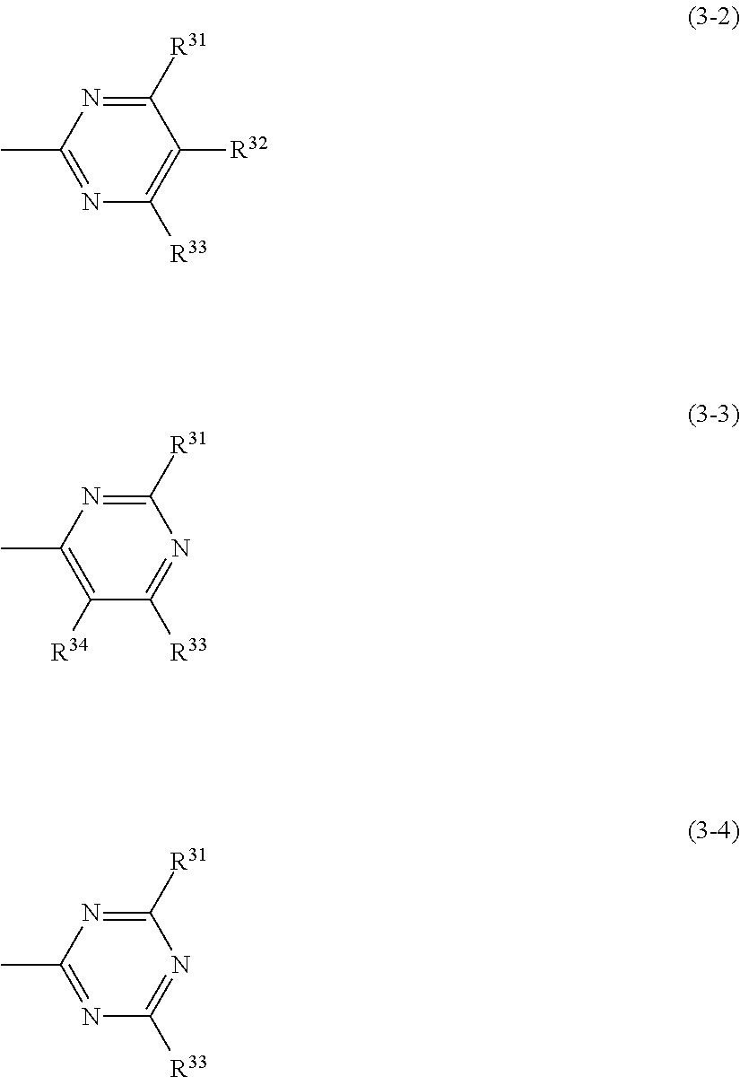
C1([R31])=NC(C)=NC([R33])=C1[R32].C1([R31])=NC(C)=C([R34])C([R33])=N1.C1([R31])=NC(C)=NC([R33])=N1
